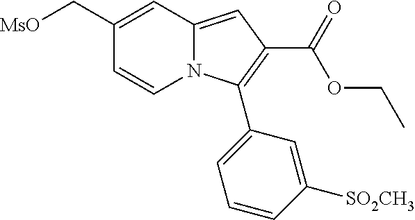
C1(C[MsO])=CC2=CC(C(OCC)=O)=C(C3=CC=CC([SO2CH3])=C3)N2C=C1
